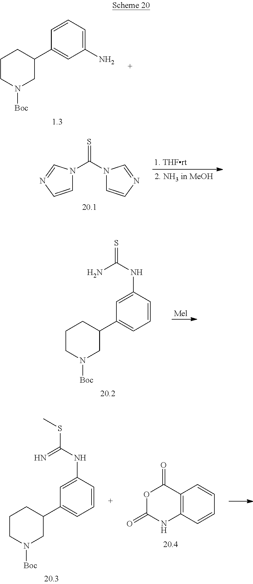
C1(N)=CC=CC(C2CCCN([Boc])C2)=C1.C1=CN=CN1C(N1C=CN=C1)=S.C1=CC(NC(=S)N)=CC(C2CCCN([Boc])C2)=C1.C1=CC(NC(SC)=N)=CC(C2CCCN([Boc])C2)=C1.C12=C(C=CC=C1)NC(=O)OC2=O
